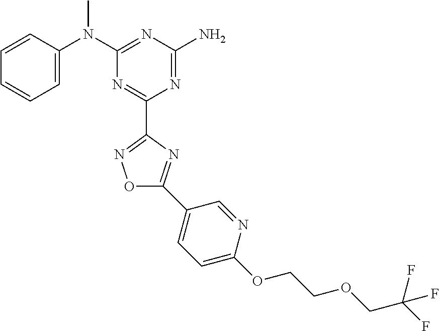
C1=CC(N(C2=NC(N)=NC(C3=NOC(C4=CC=C(OCCOCC(F)(F)F)N=C4)=N3)=N2)C)=CC=C1
